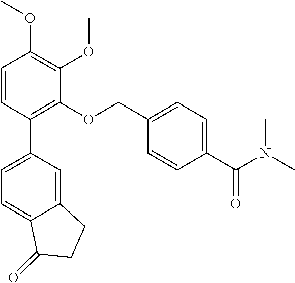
C1=CC(C2=CC=C3C(=C2)CCC3=O)=C(OCC2=CC=C(C(N(C)C)=O)C=C2)C(OC)=C1OC
